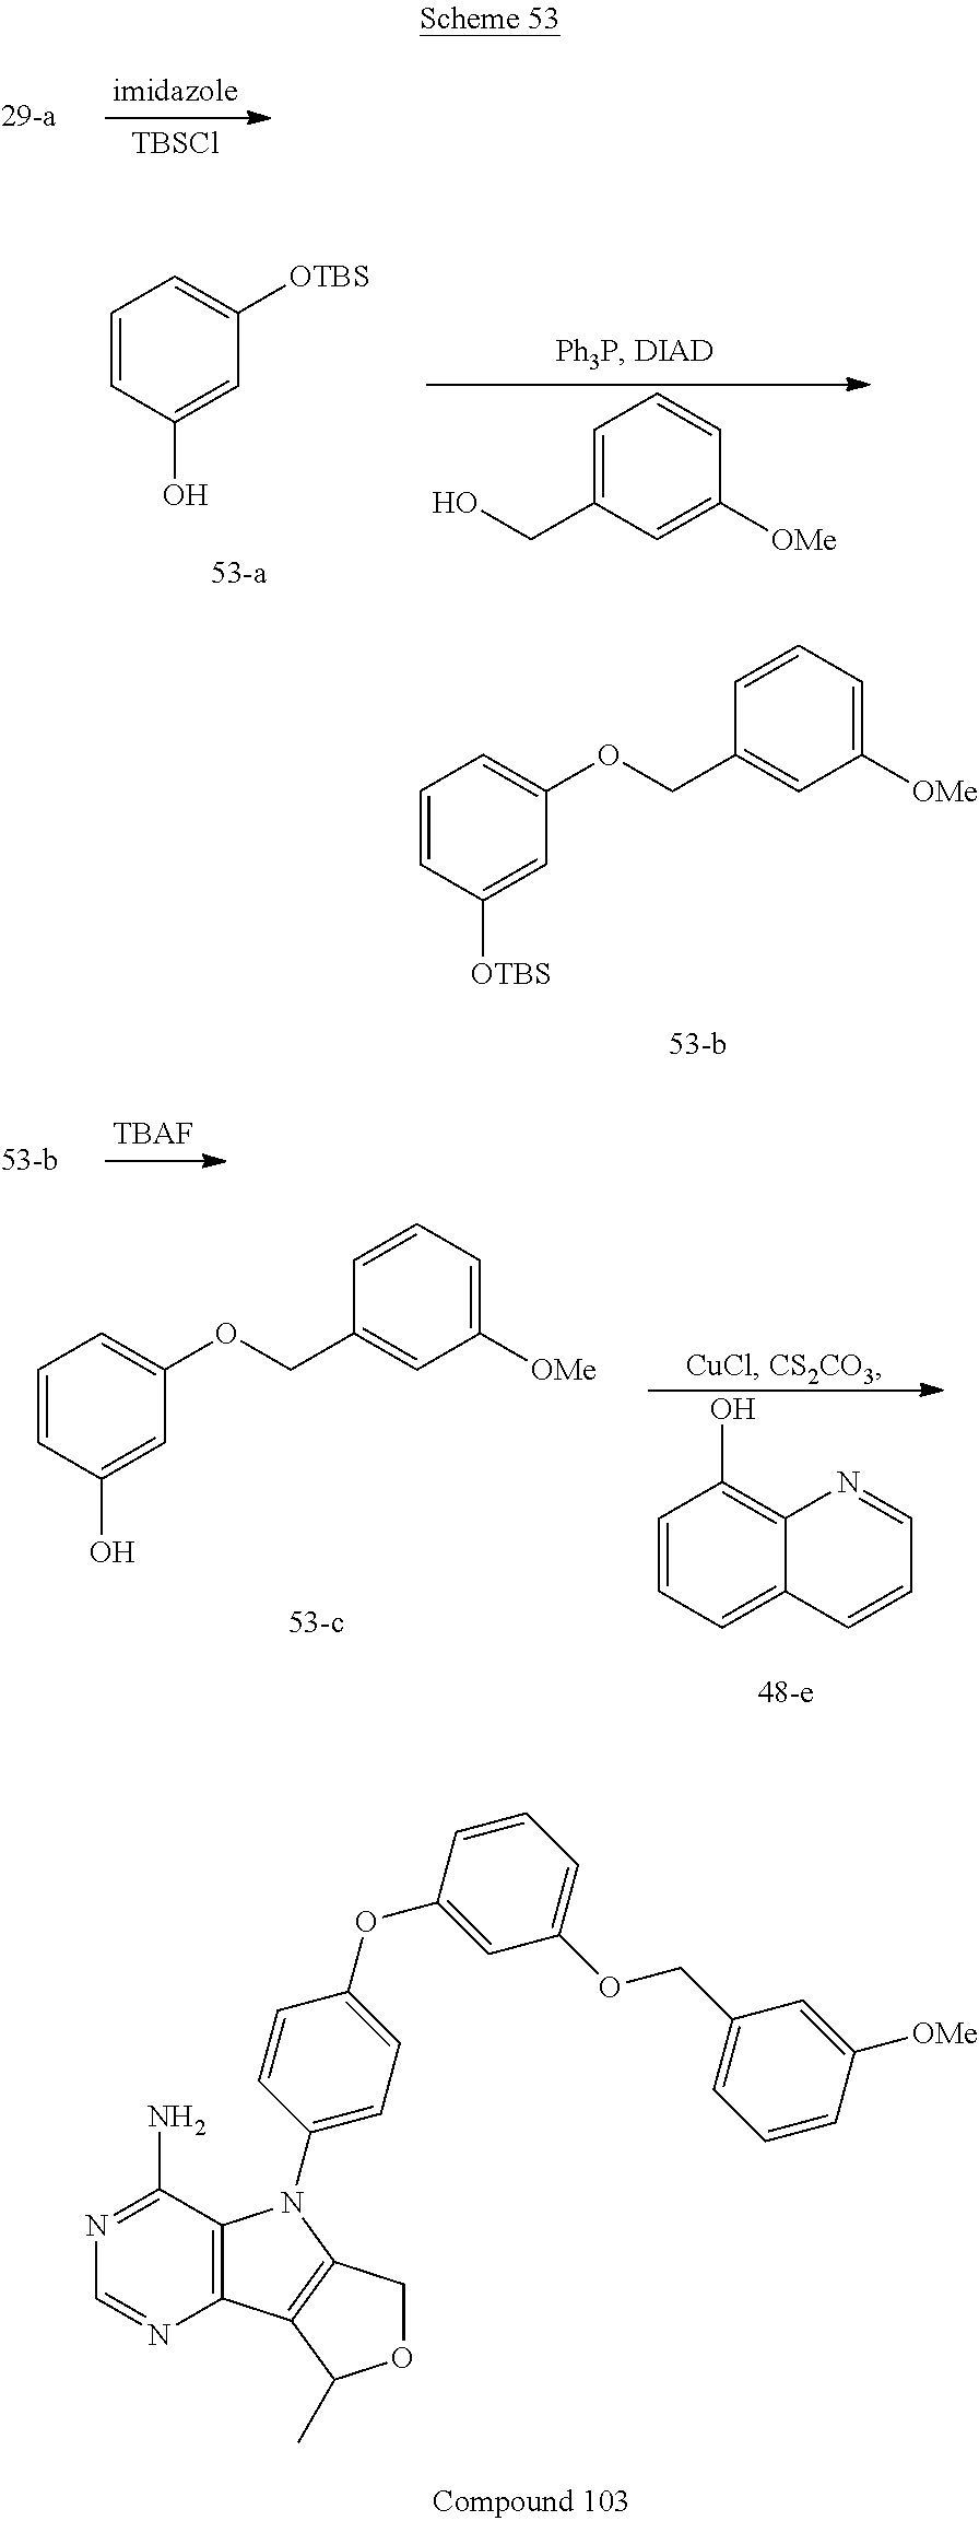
[TBSCl].C1=CC(O)=CC([OTBS])=C1.C1=C(CO)C=C([OMe])C=C1.C1=CC([OTBS])=CC(OCC2=CC([OMe])=CC=C2)=C1.[TBAF].C1=CC(O)=CC(OCC2=CC([OMe])=CC=C2)=C1.C1=CC=C2C(=C1O)N=CC=C2.C12=C(C(N)=NC=N1)N(C1=CC=C(OC3=CC(OCC4=CC=CC([OMe])=C4)=CC=C3)C=C1)C1=C2C(C)OC1
